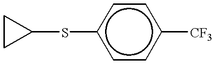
C1CC1Sc1ccc([CF3])cc1
